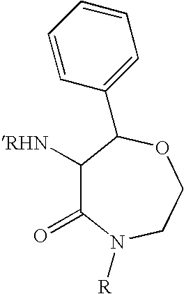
C1([RHN])C(=O)N([R])CCOC1C1=CC=CC=C1
